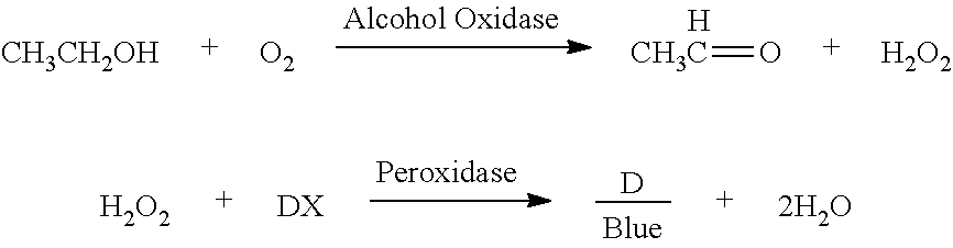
[D].[H2O2].[2H2O].[DX].[H].[CH3C]=O.[CH3CH2OH].[O2].[H2O2]
